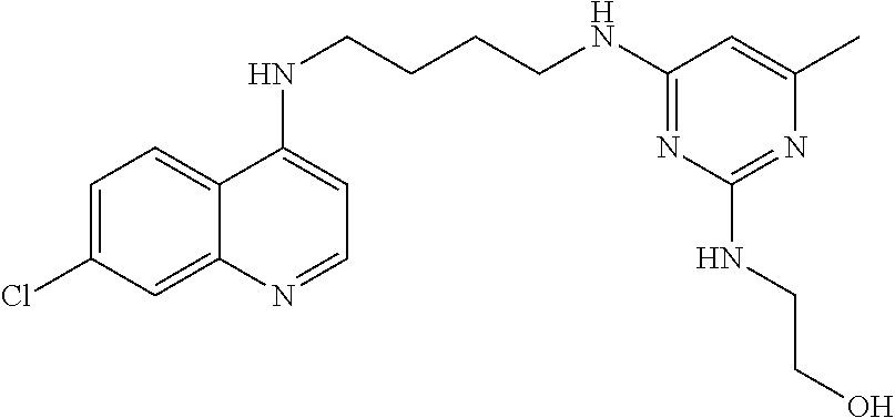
C12=CC=C(Cl)C=C1N=CC=C2NCCCCNC1=NC(NCCO)=NC(C)=C1
